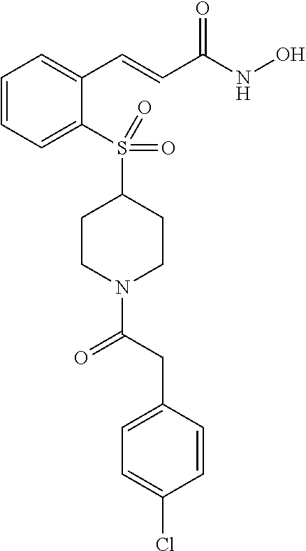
C1=CC=C(S(C2CCN(C(CC3=CC=C(Cl)C=C3)=O)CC2)(=O)=O)C(C=CC(NO)=O)=C1
